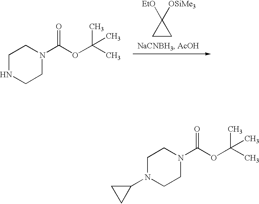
C1NCCN(C(OC(C)(C)C)=O)C1.C1([OSiMe3])([EtO])CC1.C1N(C2CC2)CCN(C(OC(C)(C)C)=O)C1
